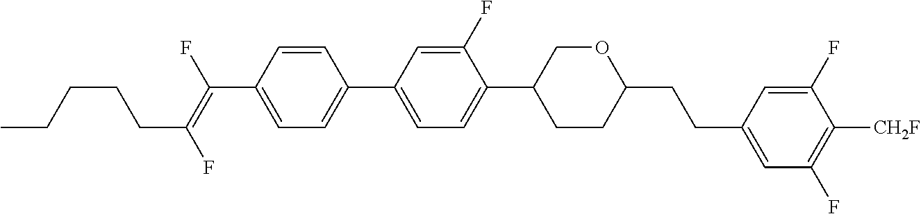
C1=CC(C(=C(F)CCCCC)F)=CC=C1C1=CC=C(C2CCC(CCC3=CC(F)=C([CH2F])C(F)=C3)OC2)C(F)=C1
